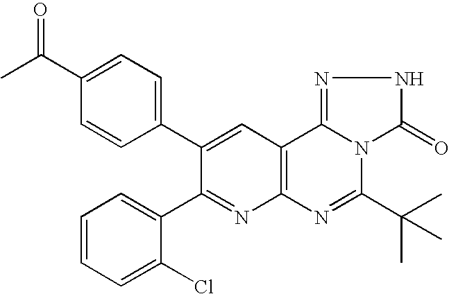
C1(C2=CC3=C(N=C2C2=CC=CC=C2Cl)N=C(C(C)(C)C)N2C3=NNC2=O)=CC=C(C(C)=O)C=C1
